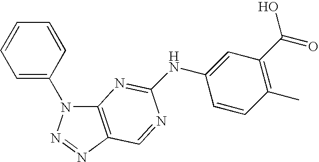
C12=C(N=NN1C1=CC=CC=C1)C=NC(NC1=CC(C(O)=O)=C(C)C=C1)=N2
